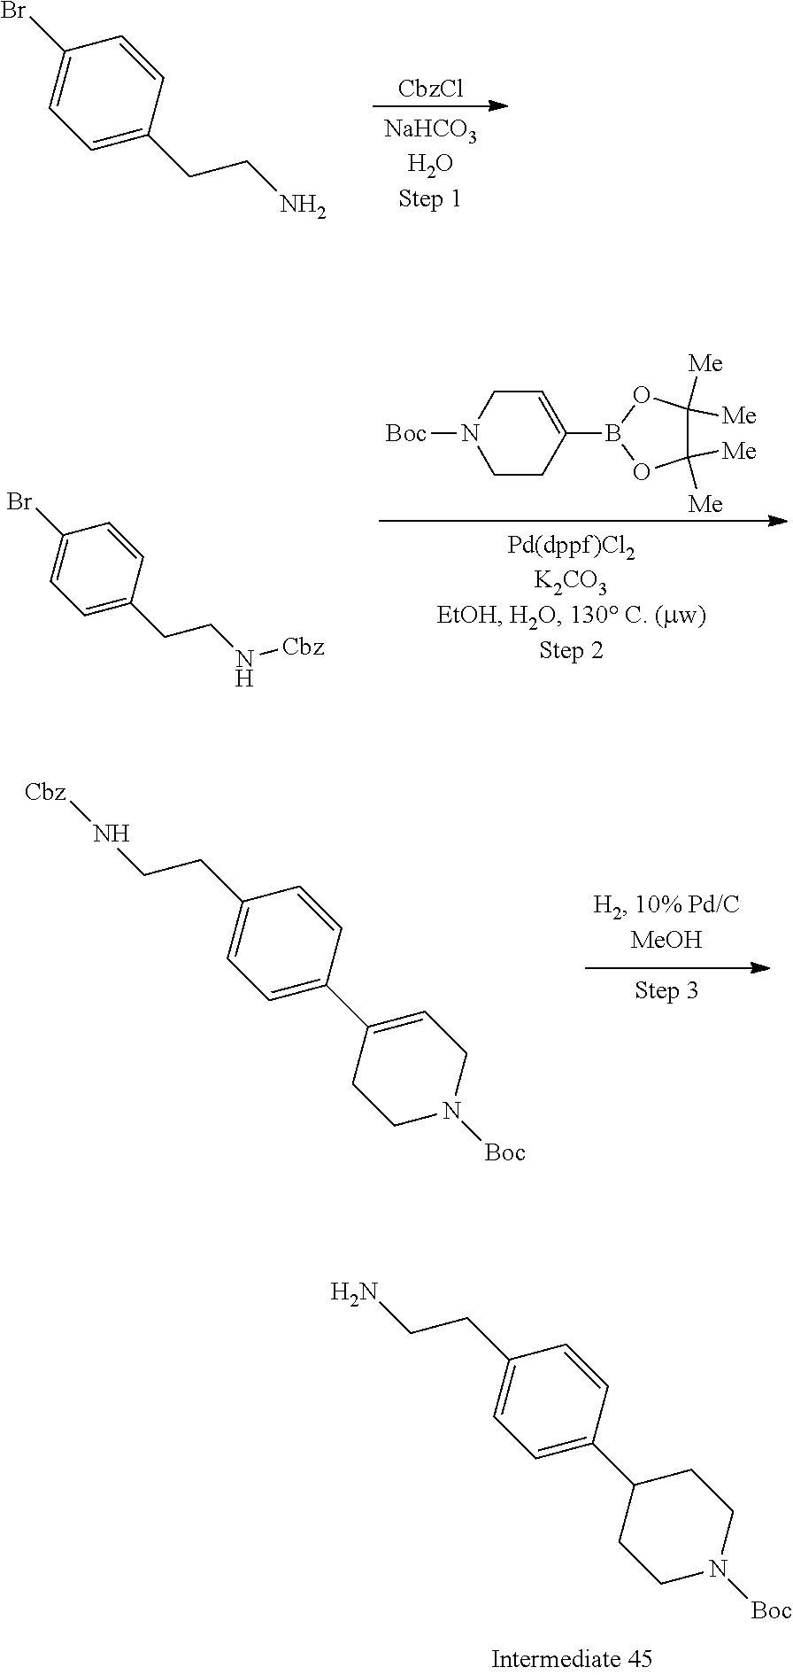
C1=C(CCN)C=CC(Br)=C1.[CbzCl].C1=C(CCN[Cbz])C=CC(Br)=C1.C1=C(B2OC([Me])([Me])C([Me])([Me])O2)CCN([Boc])C1.C1=C(C2=CCN([Boc])CC2)C=CC(CCN[Cbz])=C1.C1=C(C2CCN([Boc])CC2)C=CC(CCN)=C1
